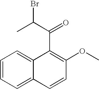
C1=CC=C2C(=C1)C(C(C(Br)C)=O)=C(OC)C=C2
